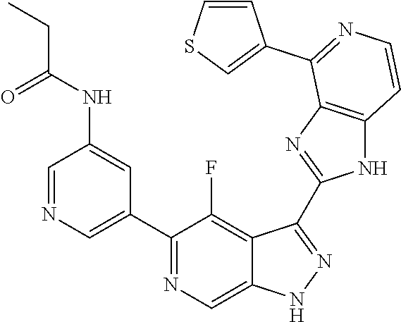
C1=NC=C(C2=NC=C3C(=C2F)C(C2=NC4=C(N2)C=CN=C4C2=CSC=C2)=NN3)C=C1NC(CC)=O
